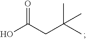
OC(CC(C)(C)C)=O
